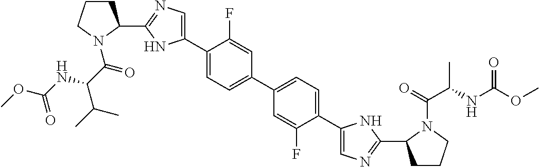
C1(C2=CN=C(C3CCCN3C(C(C(C)C)NC(OC)=O)=O)N2)=CC=C(C2=CC=C(C3=CN=C(C4CCCN4C(=O)C(NC(OC)=O)C)N3)C(F)=C2)C=C1F
